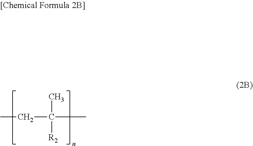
C(C(C)([R2])C)C
